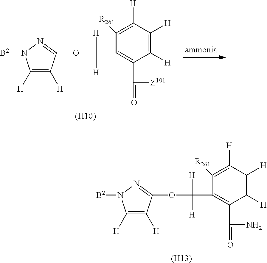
C1([H])=C([H])C([H])=C([R261])C(C([H])([H])OC2=NN([B2])C([H])=C2[H])=C1C(=O)[Z101].[(H10)].C1([H])=C([H])C([H])=C([R261])C(C([H])([H])OC2=NN([B2])C([H])=C2[H])=C1C(=O)N.[(H13)]
